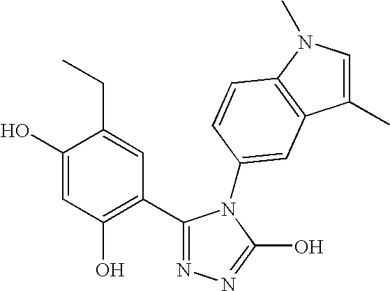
C1(O)=CC(O)=C(C2=NN=C(O)N2C2=CC3=C(N(C)C=C3C)C=C2)C=C1CC
